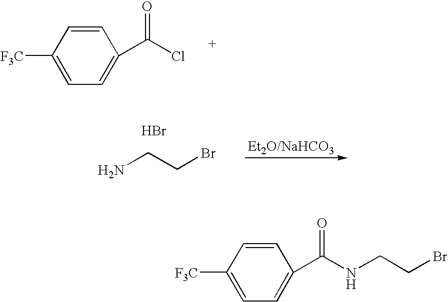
C1=CC([F3C])=CC=C1C(Cl)=O.NCCBr.Br.C1=CC([F3C])=CC=C1C(NCCBr)=O
